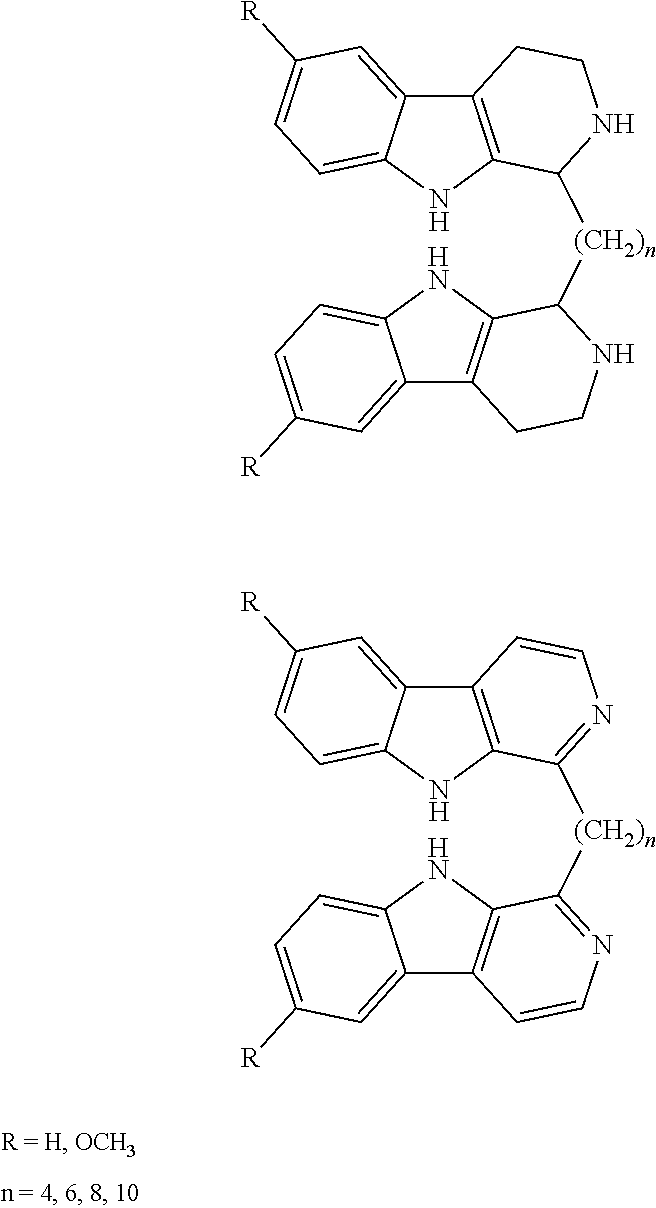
C12=C(NC3=CC=C([R])C=C13)C([(CH2)n]C1C3=C(C4=CC([R])=CC=C4N3)CCN1)NCC2.C12=C(NC3=CC=C([R])C=C13)C([(CH2)n]C1=NC=CC3=C1NC1=CC=C([R])C=C31)=NC=C2
